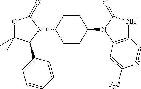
O1C(C)(C)C(C2=CC=CC=C2)N(C2CCC(N3C(=O)NC4=C3C=C([F3C])N=C4)CC2)C1=O
